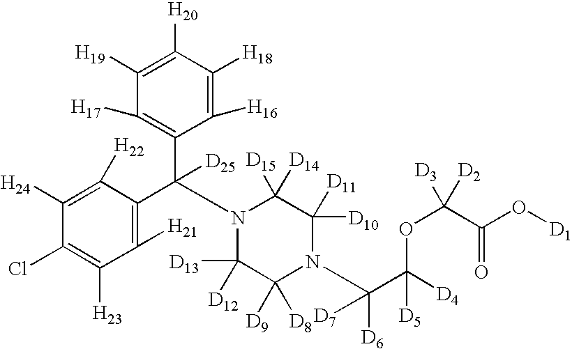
C1([H24])=C([H22])C(C(C2=C([H17])C([H19])=C([H20])C([H18])=C2[H16])([D25])N2C([D13])([D12])C([D9])([D8])N(C(C([D4])(OC([D2])([D3])C(O[D1])=O)[D5])([D6])[D7])C([D10])([D11])C2([D15])[D14])=C([H21])C([H23])=C1Cl
